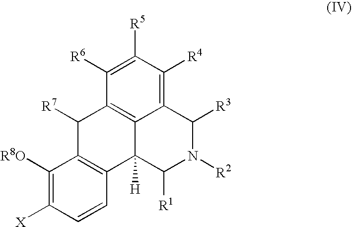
C1([R6])=C([R5])C([R4])=C2C3=C1C([R7])C1=C(C3([H])C([R1])N([R2])C2[R3])C=CC([X])=C1[R8O]
